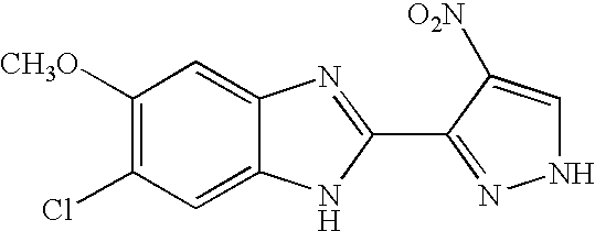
C1([CH3O])=C(Cl)C=C2C(=C1)N=C(C1=NNC=C1[O2N])N2
